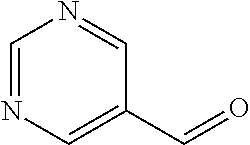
C1=NC=C(C=O)C=N1
